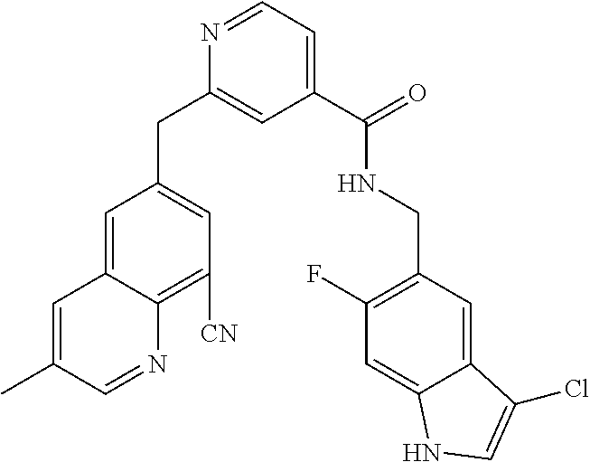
C1=C2C(=C([CN])C=C1CC1=CC(C(=O)NCC3=C(F)C=C4C(=C3)C(Cl)=CN4)=CC=N1)N=CC(C)=C2
